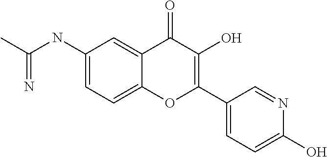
C1(NC(C)=N)=CC=C2C(=C1)C(=O)C(O)=C(C1=CC=C(O)N=C1)O2
